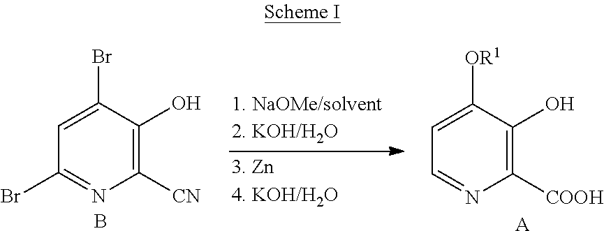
C1(Br)=CC(Br)=NC([CN])=C1O.B.C1([OR1])=CC=NC([COOH])=C1O.[A]
